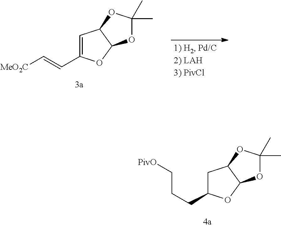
C(C1=CC2C(O1)OC(C)(C)O2)=C[MeO2C].C(C1CC2C(O1)OC(C)(C)O2)CC[PivO]
